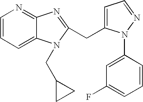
C1=CC=C2C(=N1)N=C(CC1=CC=NN1C1=CC(F)=CC=C1)N2CC1CC1
